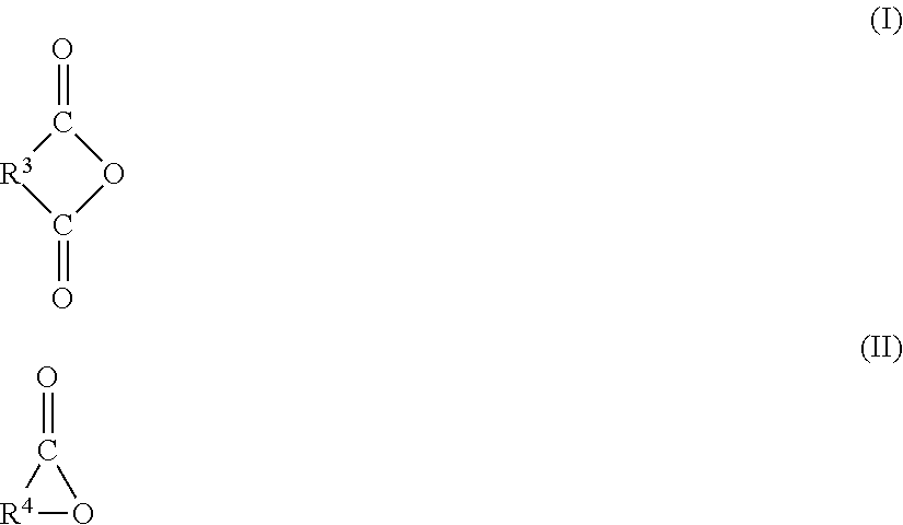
C1(=O)[R3]C(=O)O1.[R4]1OC1=O
